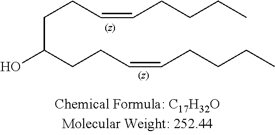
OC(CCC=CCCCC)CCC=CCCCC
